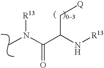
CN([R13])C(C(N[R13])C[Q])=O
